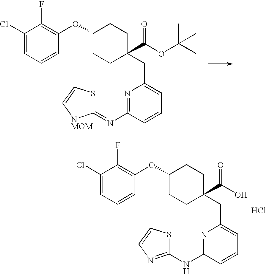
C1(=NC2=NC(CC3(C(OC(C)(C)C)=O)CCC(OC4=C(F)C(Cl)=CC=C4)CC3)=CC=C2)SC=C[NMOM]1.C1(NC2=NC(CC3(C(O)=O)CCC(OC4=C(F)C(Cl)=CC=C4)CC3)=CC=C2)=NC=CS1.Cl
